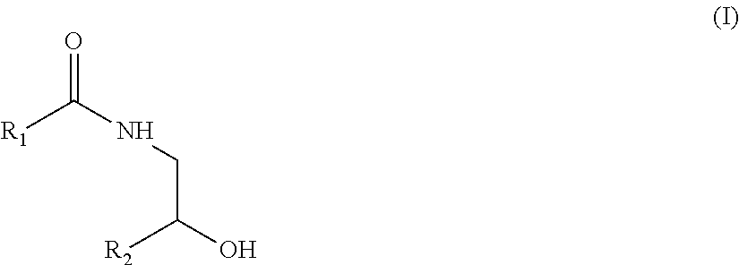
[R1]C(NCC(O)[R2])=O
